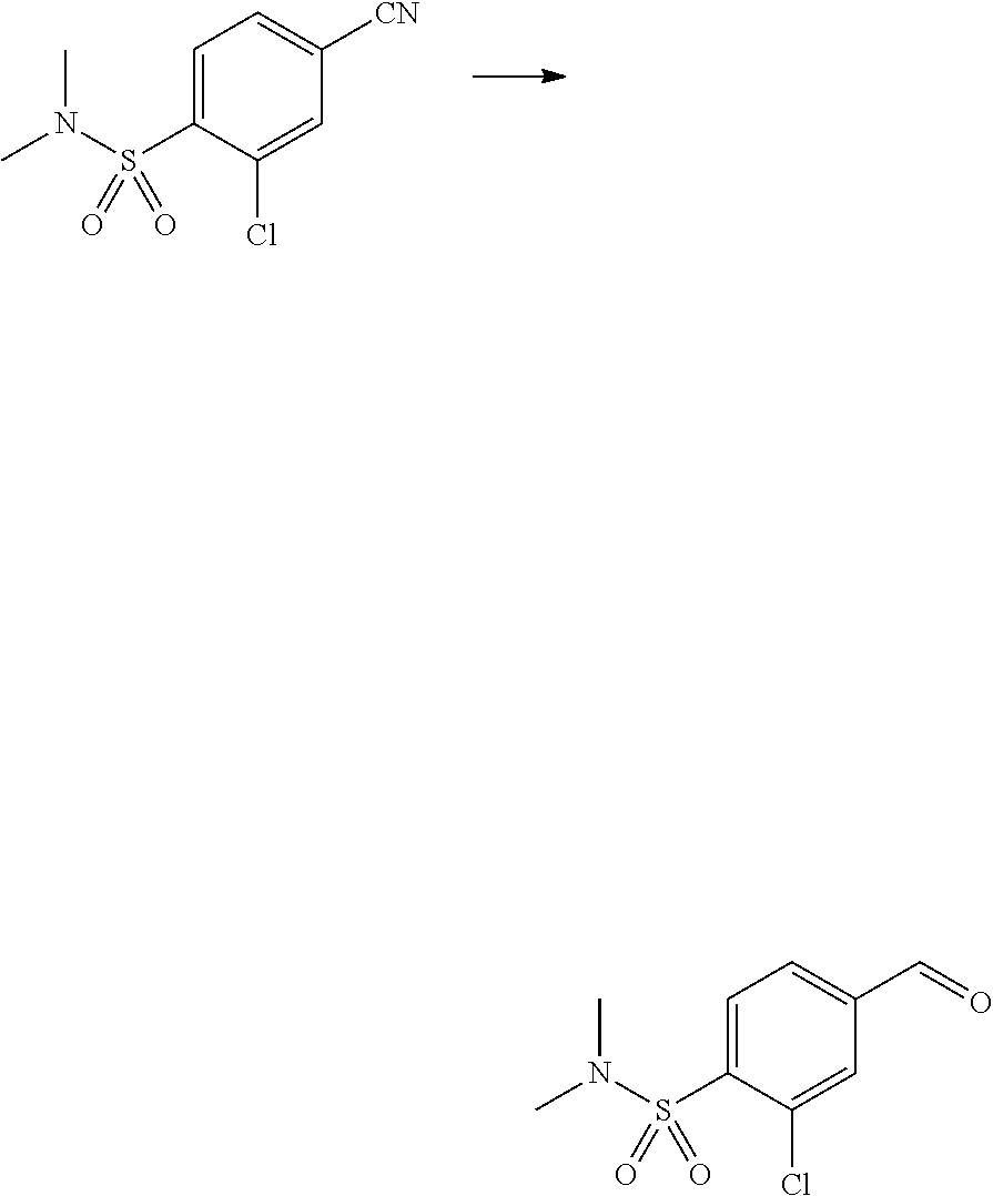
C1(S(N(C)C)(=O)=O)=CC=C([CN])C=C1Cl.C1(S(N(C)C)(=O)=O)=CC=C(C=O)C=C1Cl
